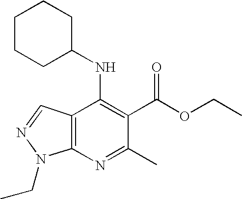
C12=C(N=C(C)C(C(OCC)=O)=C1NC1CCCCC1)N(CC)N=C2
